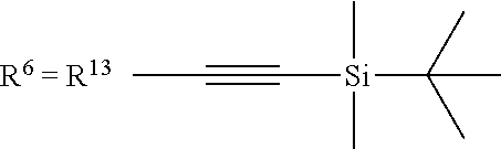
CC#C[Si](C)(C)C(C)(C)C
